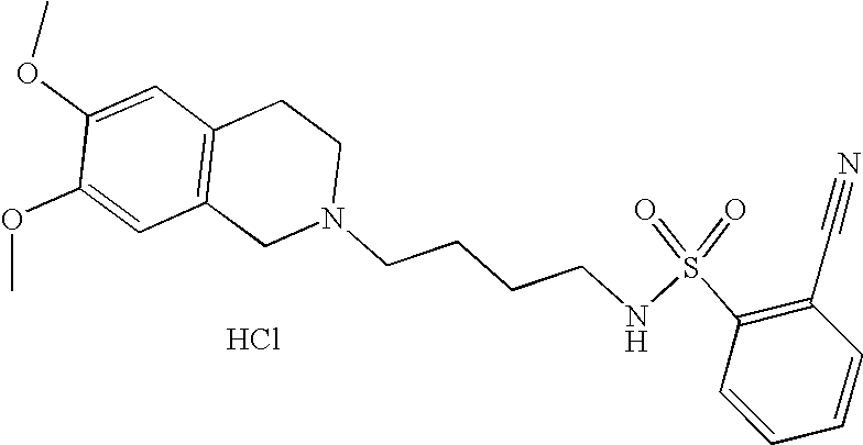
C1=C(OC)C(OC)=CC2=C1CCN(CCCCNS(=O)(=O)C1=C(C#N)C=CC=C1)C2.Cl
